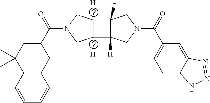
[H].[H].C1C(C(N2CC3C(C4([H])C3([H])CN(C(C3=CC=C5C(=C3)N=NN5)=O)C4)C2)=O)CC2=C(C1(C)C)C=CC=C2
